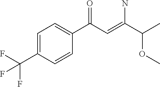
C1=C(C(F)(F)F)C=CC(C(C=C(C(C)OC)N)=O)=C1
